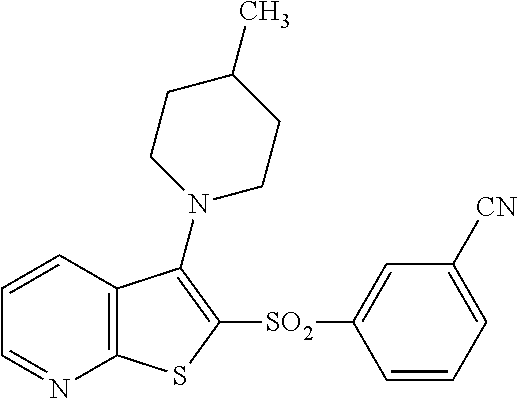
C1=CC2=C(N=C1)SC([SO2]C1=CC([CN])=CC=C1)=C2N1CCC(C)CC1
